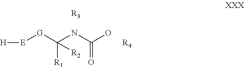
[H][E][G]C(NC(O)=O)([R1])[R2].[R3].[R4]
